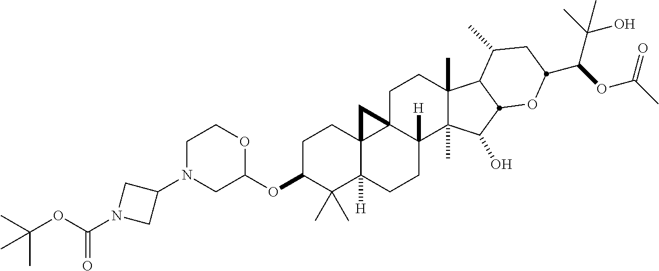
C1C(OC2OCCN(C3CN(C(OC(C)(C)C)=O)C3)C2)C(C)(C)C2([H])C3(C1)C1(C([H])(CC2)C2(C)C(C)(CC1)C1C(C)CC(C(C(C)(O)C)OC(C)=O)OC1C2O)C3
